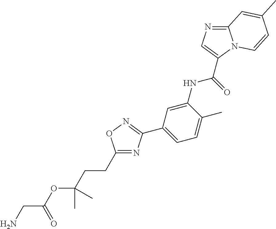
C1(CCC(OC(CN)=O)(C)C)=NC(C2=CC=C(C)C(NC(=O)C3=CN=C4N3C=CC(C)=C4)=C2)=NO1
